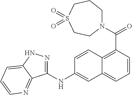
N1(C(=O)C2=C3C(=CC=C2)C=C(NC2=NNC4=CC=CN=C24)C=C3)CCCS(=O)(=O)CC1
